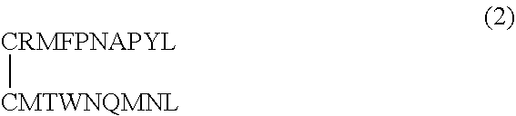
[CRMFPNAPYL][CMTWNQMNL]
